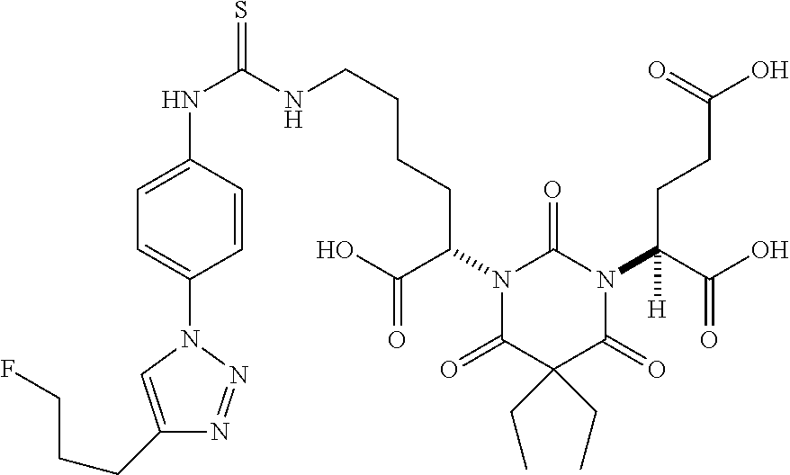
N(CCCCC(N1C(=O)N(C(C(O)=O)([H])CCC(O)=O)C(=O)C(CC)(CC)C1=O)C(O)=O)C(NC1=CC=C(N2C=C(CCCF)N=N2)C=C1)=S
